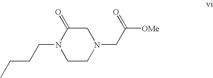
N1(CCCC)CCN(CC([OMe])=O)CC1=O
